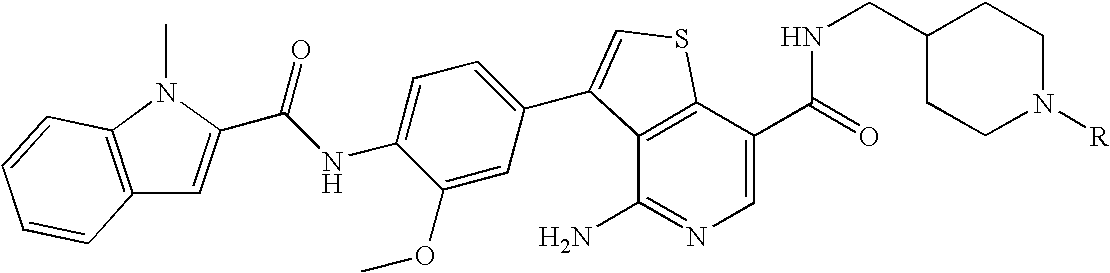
C12=C(C(N)=NC=C1C(NCC1CCN([R])CC1)=O)C(C1=CC=C(NC(=O)C3=CC4=C(N3C)C=CC=C4)C(OC)=C1)=CS2
